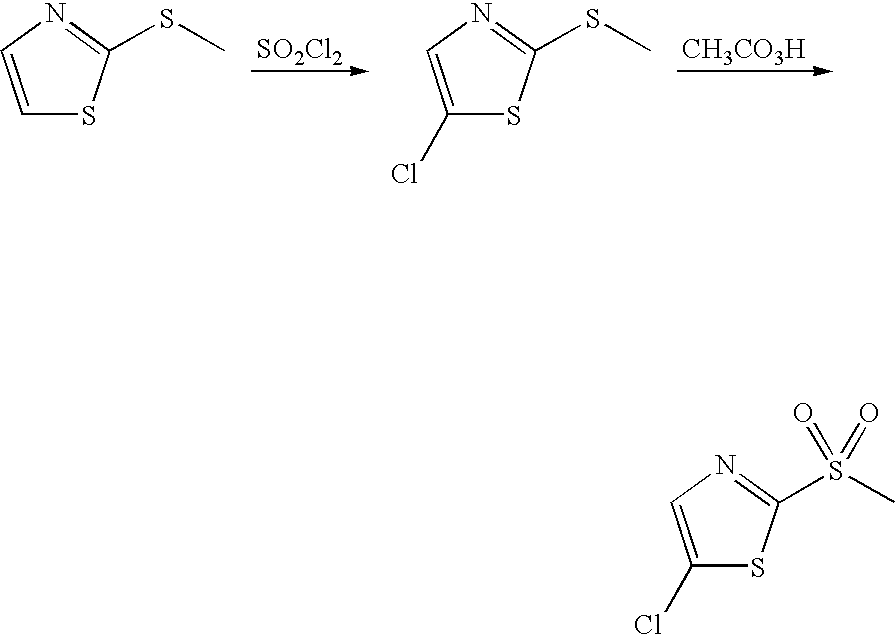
C1=CN=C(SC)S1.[SO2Cl2].C1(Cl)=CN=C(SC)S1.[CH3CO3H].C1(Cl)=CN=C(S(C)(=O)=O)S1
